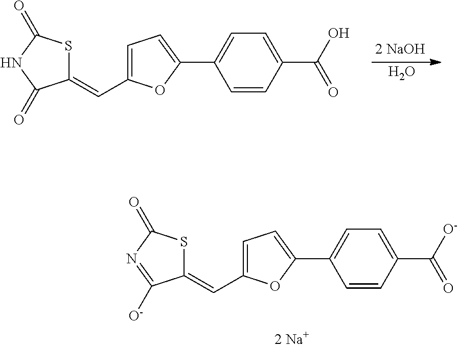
O.C1(=CC2=CC=C(C3=CC=C(C(O)=O)C=C3)O2)SC(=O)NC1=O.C1(=CC2=CC=C(C3=CC=C(C([O-])=O)C=C3)O2)SC(=O)N=C1[O-]
